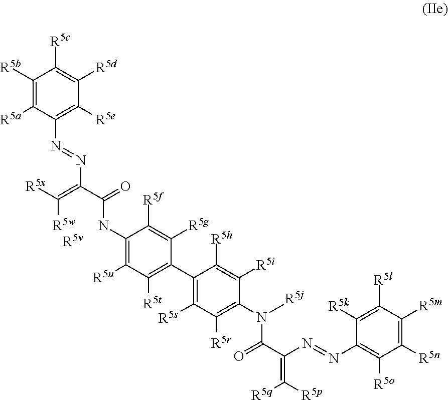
[R5v].C1([R5b])=C([R5a])C(N=NC(=C([R5w])[R5x])C(NC2=C([R5u])C([R5t])=C(C3=C([R5s])C([R5r])=C(N([R5j])C(C(N=NC4=C([R5o])C([R5n])=C([R5m])C([R5l])=C4[R5k])=C([R5p])[R5q])=O)C([R5i])=C3[R5h])C([R5g])=C2[R5f])=O)=C([R5e])C([R5d])=C1[R5c]
